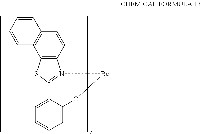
C12=C(C=CC3=C1C=CC=C3)N1=C(S2)C2=CC=CC=C2O[Be]1
